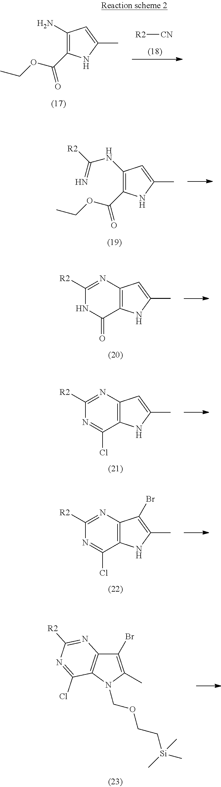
C1(N)=C(C(=O)OCC)NC(C)=C1.[R2][CN].C1(NC(=N)[R2])=C(C(=O)OCC)NC(C)=C1.C1([R2])=NC2=C(C(=O)N1)NC(C)=C2.C1([R2])=NC2=C(C(Cl)=N1)NC(C)=C2.C1([R2])=NC2=C(C(Cl)=N1)NC(C)=C2Br.C1(Br)=C(C)N(COCC[Si](C)(C)C)C2=C1N=C([R2])N=C2Cl
